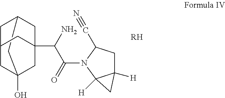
C12CC3(O)CC(CC(C(N)C(=O)N4C5([H])C([H])(CC4C#N)C5)(C3)C1)C2.[RH]
